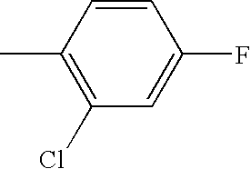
C1=CC(C)=C(Cl)C=C1F
